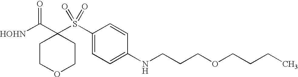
[HOHN]C(C1(S(C2=CC=C(NCCCOCCCC)C=C2)(=O)=O)CCOCC1)=O
